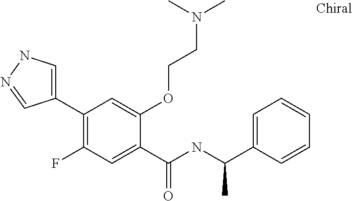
C1(C2=C(F)C=C(C(=O)NC(C3=CC=CC=C3)C)C(OCCN(C)C)=C2)=CNN=C1
